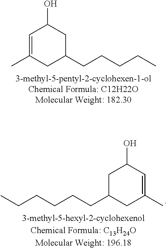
C1=C(C)CC(CCCCC)CC1O.CCCCCCC1CC(C)=CC(O)C1
